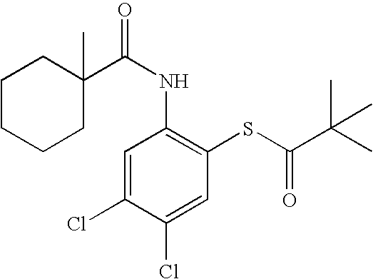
C1(C(NC2=C(SC(C(C)(C)C)=O)C=C(Cl)C(Cl)=C2)=O)(C)CCCCC1
